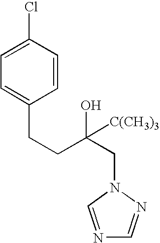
C1=C(Cl)C=CC(CCC(O)([C(CH3)3])CN2N=CN=C2)=C1
